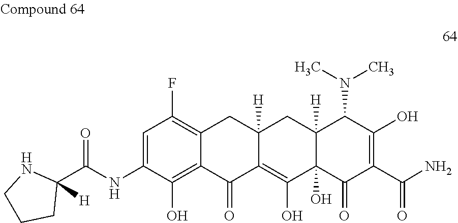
C1=C(NC(C2([H])NCCC2)=O)C(O)=C2C(=C1F)CC1([H])C(=C(O)C3(O)C([H])(C1)C(N(C)C)C(O)=C(C(N)=O)C3=O)C2=O
